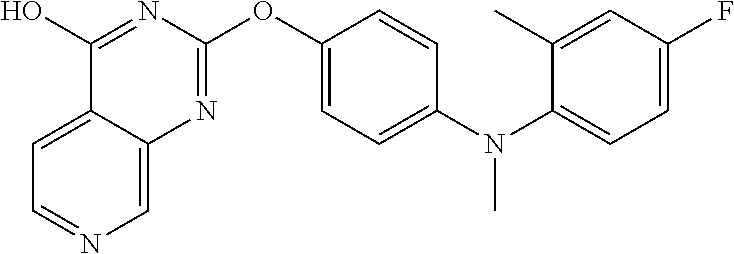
C1=C2C(=CN=C1)N=C(OC1=CC=C(N(C3=CC=C(F)C=C3C)C)C=C1)N=C2O
